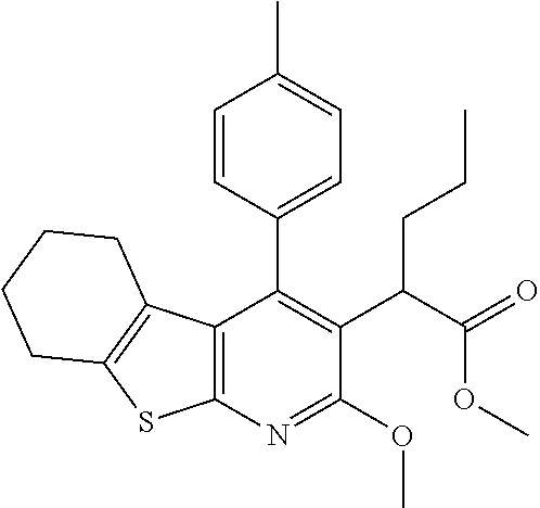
C12=C(N=C(OC)C(C(C(=O)OC)CCC)=C1C1=CC=C(C)C=C1)SC1=C2CCCC1
